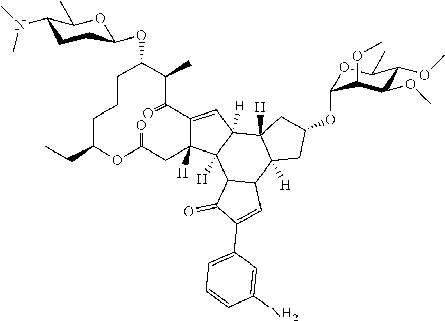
C12=CC3([H])C([H])(C1([H])CC(=O)OC(CC)CCCC(OC1CCC(N(C)C)C(C)O1)C(C)C2=O)C1C(C2([H])C3([H])CC(OC3OC(C)C(OC)C(OC)C3OC)C2)C=C(C2=CC=CC(N)=C2)C1=O
